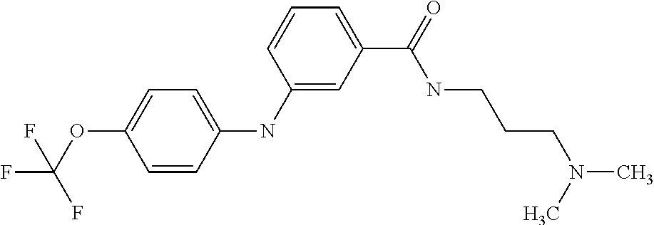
C1(NC2=CC=C(OC(F)(F)F)C=C2)=CC(C(NCCCN(C)C)=O)=CC=C1
